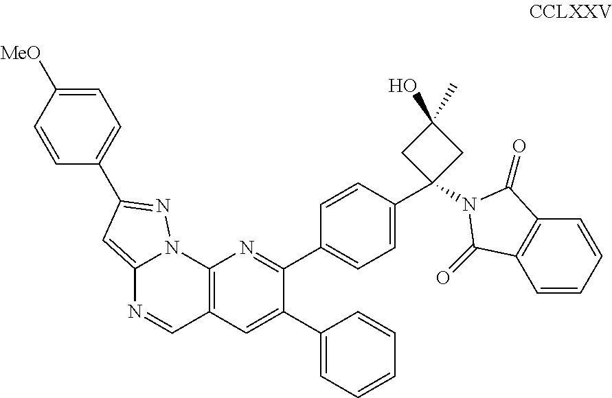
C12=CC(C3=CC=C([MeO])C=C3)=NN1C1=C(C=N2)C=C(C2=CC=CC=C2)C(C2=CC=C(C3(N4C(=O)C5=C(C=CC=C5)C4=O)CC(O)(C)C3)C=C2)=N1
